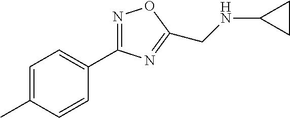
C1=C(C)C=CC(C2=NOC(CNC3CC3)=N2)=C1
